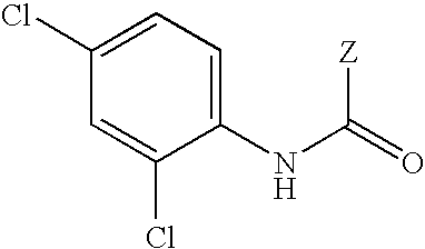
ClC1=CC=C(NC([Z])=O)C(Cl)=C1
